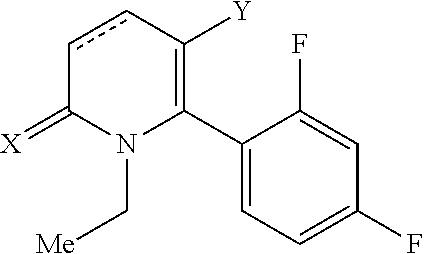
C1(C2=C([Y])ccC(=[X])N2C[Me])=CC=C(F)C=C1F
